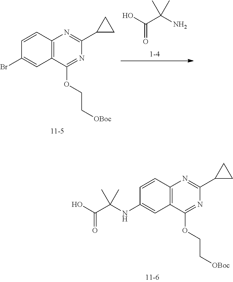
C1=CC2=C(C=C1Br)C(OCC[OBoc])=NC(C1CC1)=N2.OC(C(N)(C)C)=O.C1=CC2=C(C=C1NC(C)(C(O)=O)C)C(OCC[OBoc])=NC(C1CC1)=N2
